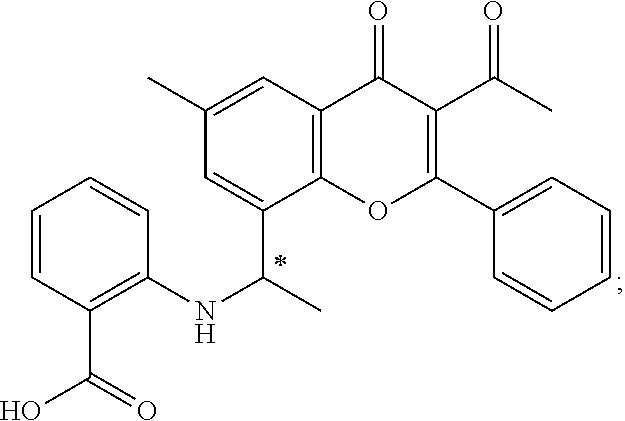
C12=C(OC(C3=CC=CC=C3)=C(C(C)=O)C1=O)C(C(NC1=C(C(O)=O)C=CC=C1)C)=CC(C)=C2
